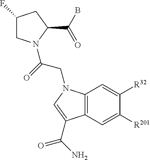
C1(F)CN(C(=O)CN2C3=C(C=C([R201])C([R32])=C3)C(C(=O)N)=C2)C(C(B)=O)C1
